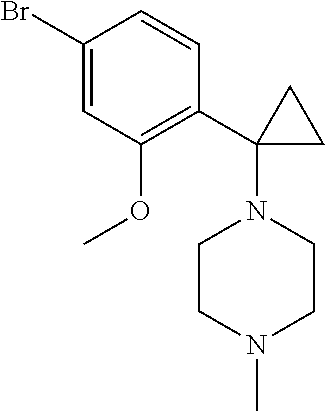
C1(Br)=CC(OC)=C(C2(N3CCN(C)CC3)CC2)C=C1
